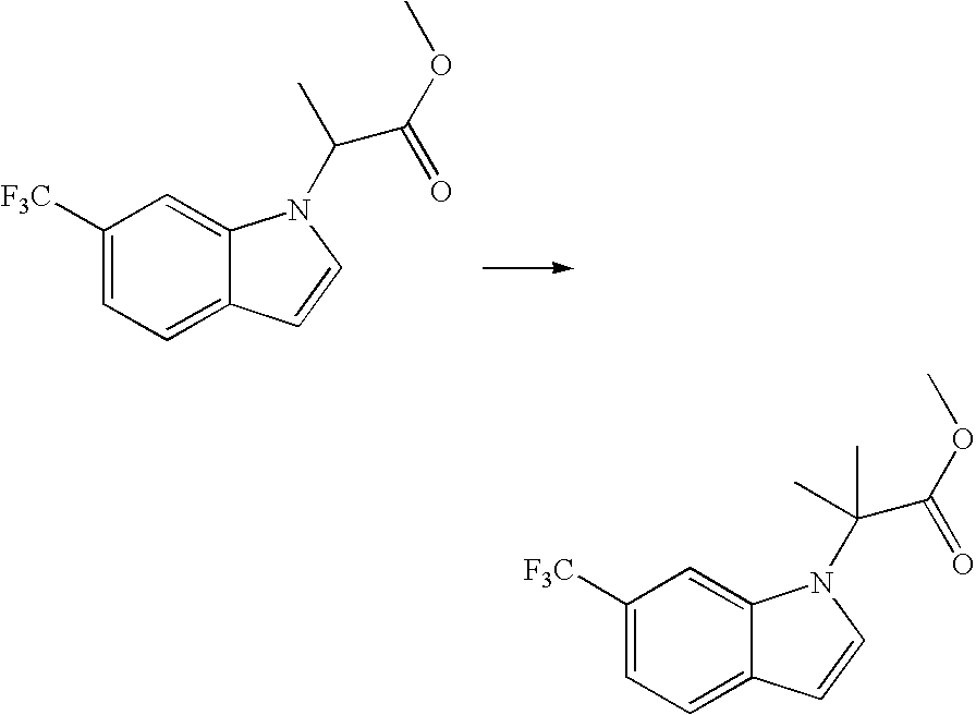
C1([F3C])=CC=C2C(=C1)N(C(C)C(OC)=O)C=C2.C1([F3C])=CC=C2C(=C1)N(C(C(OC)=O)(C)C)C=C2
